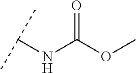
C(NC(OC)=O)(C)C
